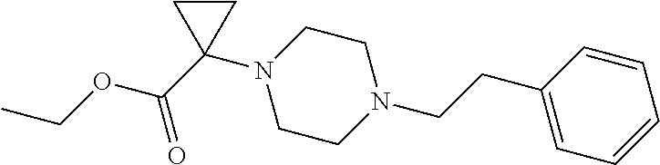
C(=O)(C1(N2CCN(CCC3=CC=CC=C3)CC2)CC1)OCC
